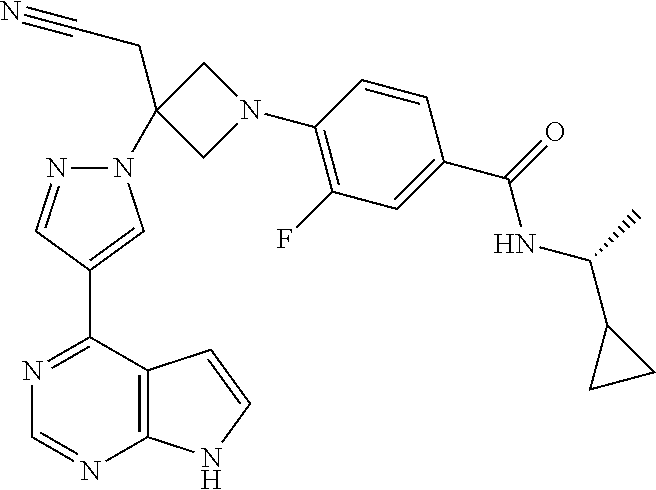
N1(C2(CC#N)CN(C3=C(F)C=C(C(NC(C4CC4)C)=O)C=C3)C2)N=CC(C2=NC=NC3=C2C=CN3)=C1
